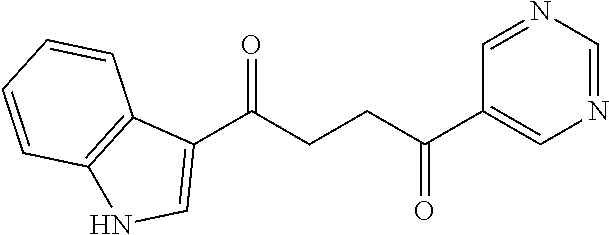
C1(C(CCC(C2=CN=CN=C2)=O)=O)=CNC2=C1C=CC=C2
